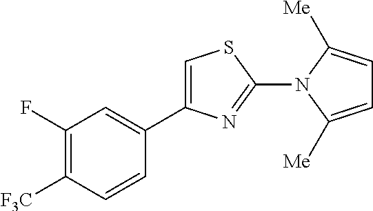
C1(F)=C([F3C])C=CC(C2=CSC(N3C([Me])=CC=C3[Me])=N2)=C1
